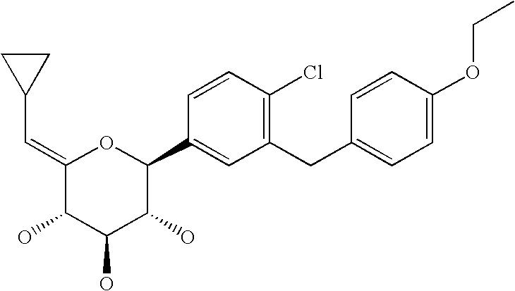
C1(=CC2CC2)C(O)C(O)C(O)C(C2=CC(CC3=CC=C(OCC)C=C3)=C(Cl)C=C2)O1
